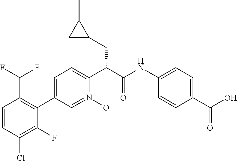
C1=CC(Cl)=C(F)C(C2=CC=C(C(CC3CC3C)C(=O)NC3=CC=C(C(=O)O)C=C3)[N+]([O-])=C2)=C1C(F)F
